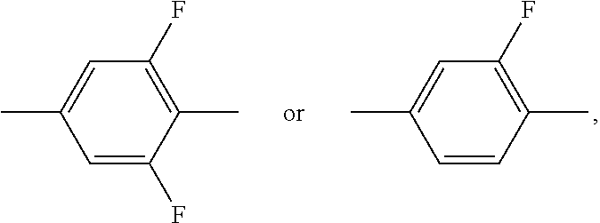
C1=C(F)C(C)=C(F)C=C1C.CC1=CC(F)=C(C)C=C1
